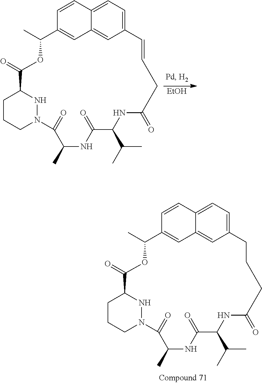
C1CCN2NC1C(=O)OC(C)C1=CC3=CC(=CC=C3C=C1)CCCC(=O)NC(C(C)C)C(=O)NC(C)C2=O.C1CCN2NC1C(=O)OC(C)C1=CC3=CC(=CC=C3C=C1)C=CCC(=O)NC(C(C)C)C(=O)NC(C)C2=O.[EtOH]
